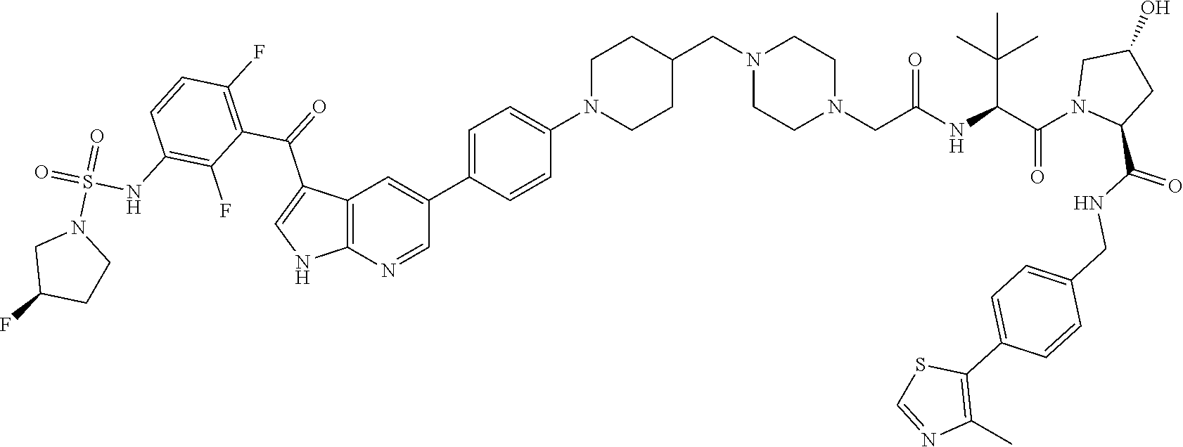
C12=C(N=CC(C3=CC=C(N4CCC(CN5CCN(CC(NC(C(C)(C)C)C(=O)N6C(C(=O)NCC7=CC=C(C8=C(C)N=CS8)C=C7)CC(O)C6)=O)CC5)CC4)C=C3)=C1)NC=C2C(=O)C1=C(F)C=CC(NS(=O)(=O)N2CC(F)CC2)=C1F
